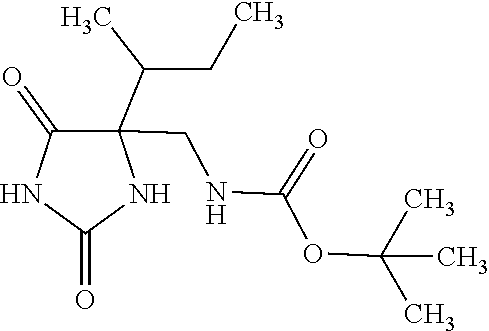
CC(C)(C)OC(NCC1(C(C)CC)C(=O)NC(=O)N1)=O
